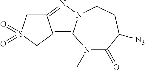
N1(C)C(=O)C([N3])CCN2C1=C1C(=N2)CS(=O)(=O)C1
